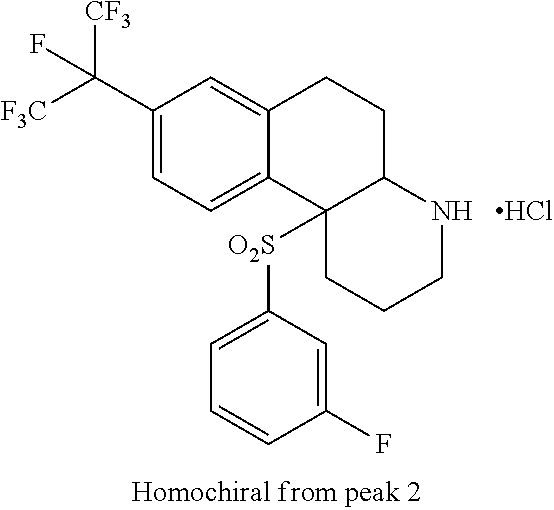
Cl.C1(C([F3C])([CF3])F)=CC=C2C(=C1)CCC1C2([O2S]C2=CC=CC(F)=C2)CCCN1
